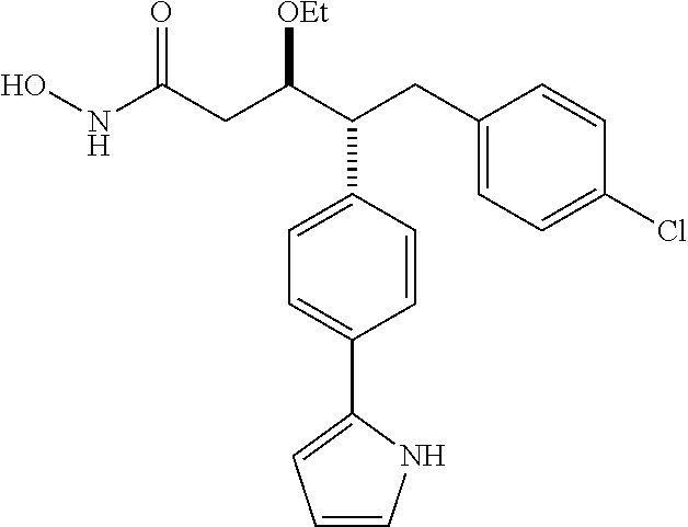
C1=CC(C(C(CC(NO)=O)[OEt])CC2=CC=C(Cl)C=C2)=CC=C1C1=CC=CN1
